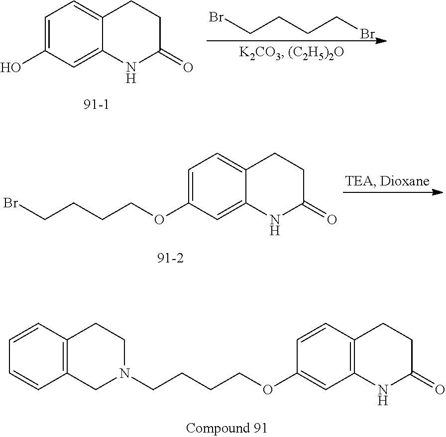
N1(CCCCOC2=CC3=C(C=C2)CCC(=O)N3)CCC2=C(C1)C=CC=C2.C1=C(O)C=C2C(=C1)CCC(=O)N2.BrCCCCBr.BrCCCCOC1=CC=C2C(=C1)NC(=O)CC2
